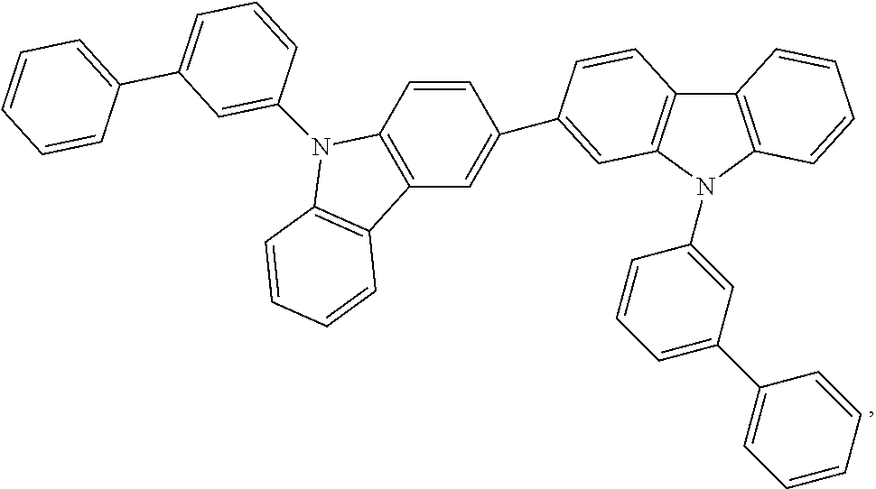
C1(C2=CC=CC=C2)=CC=CC(N2C3=C(C=C(C4=CC5=C(C6=C(N5C5=CC(C7=CC=CC=C7)=CC=C5)C=CC=C6)C=C4)C=C3)C3=C2C=CC=C3)=C1
